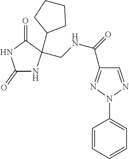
C1(=O)NC(C2CCCC2)(CNC(=O)C2=NN(C3=CC=CC=C3)N=C2)C(=O)N1
